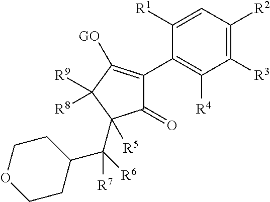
C1([R3])=C([R2])C=C([R1])C(C2=C([GO])C([R9])([R8])C(C([R6])(C3CCOCC3)[R7])([R5])C2=O)=C1[R4]
